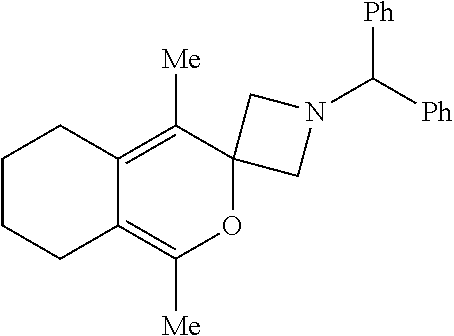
C1CCC2=C([Me])OC3(C([Me])=C2C1)CN(C([Ph])[Ph])C3
